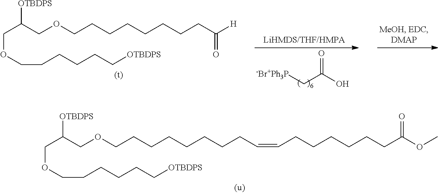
C(C([OTBDPS])COCCCCCCCCC([H])=O)OCCCCCC[OTBDPS].C(C(O)=O)[-Br+Ph3P].C(C([OTBDPS])COCCCCCCCCC=CCCCCCCC(OC)=O)OCCCCCC[OTBDPS]
